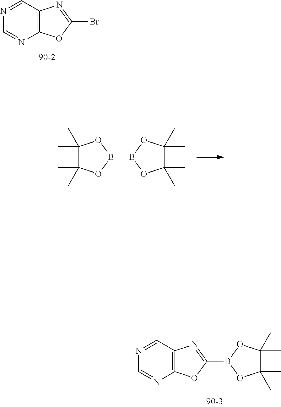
C12=C(C=NC=N1)N=C(B1OC(C)(C)C(C)(C)O1)O2.C1(C)(C)C(C)(C)OB(B2OC(C)(C)C(C)(C)O2)O1.C12=C(C=NC=N1)N=C(Br)O2
